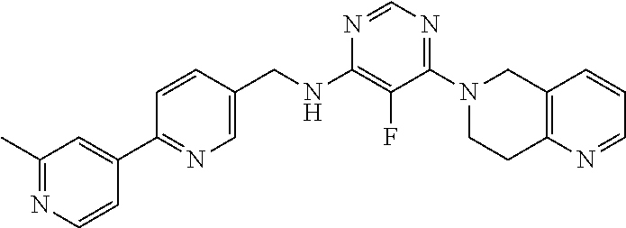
N1=CN=C(N2CCC3=C(C2)C=CC=N3)C(F)=C1NCC1=CN=C(C2=CC(C)=NC=C2)C=C1
